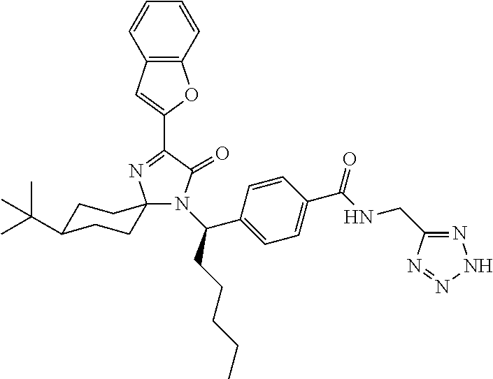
N1(C(C2=CC=C(C(=O)NCC3=NNN=N3)C=C2)CCCCC)C(=O)C(C2=CC3=C(O2)C=CC=C3)=NC12CCC(C(C)(C)C)CC2
